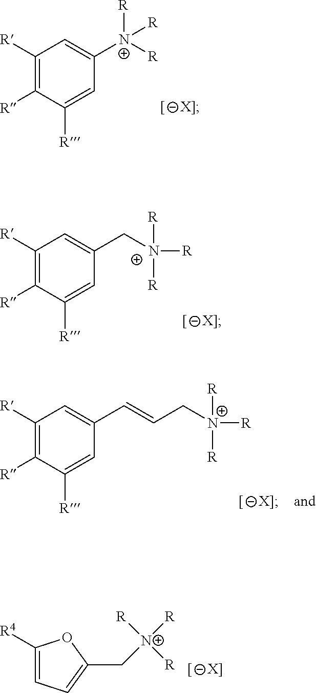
C1([R])=C([R])C([R])=CC([N+]([R])([R])[R])=C1.C1([R])=C([R])C([R])=CC(C[N+]([R])([R])[R])=C1.C1([R])=C([R])C([R])=CC(C=CC[N+]([R])([R])[R])=C1.C1([R4])=CC=C(C[N+]([R])([R])[R])O1.[[    X]]
